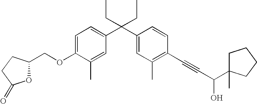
C1=C(OCC2OC(=O)CC2)C(C)=CC(C(C2=CC(C)=C(C#CC(O)C3(C)CCCC3)C=C2)(CC)CC)=C1
